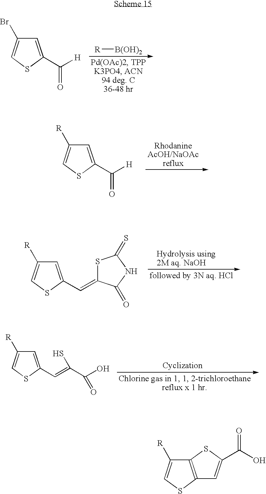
[R][B(OH)2].C1=C(C([H])=O)SC=C1Br.C1=C(C([H])=O)SC=C1[R].C1=C(C=C2SC(=S)NC2=O)SC=C1[R].C1=C(C=C(C(O)=O)S)SC=C1[R].C12=C(SC=C1[R])C=C(C(O)=O)S2
